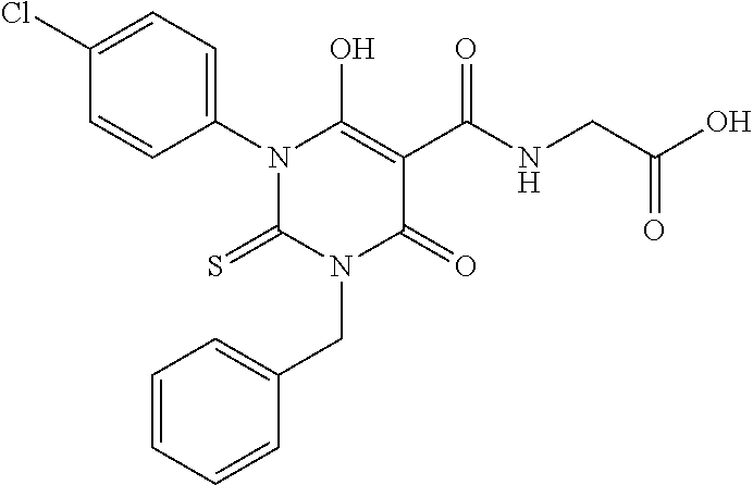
C1(Cl)=CC=C(N2C(=S)N(CC3=CC=CC=C3)C(=O)C(C(NCC(O)=O)=O)=C2O)C=C1
